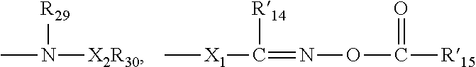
CN([R29])[X2R30].C[X1]C([R14])=NOC(=O)[R15]
